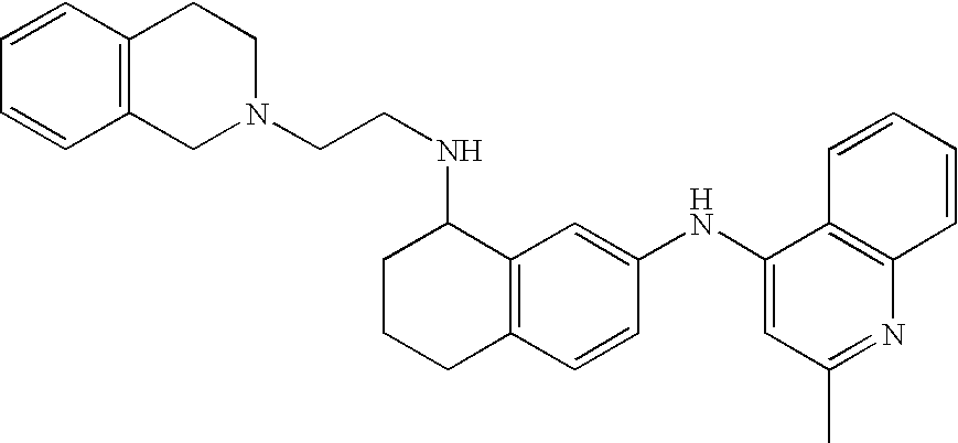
C1(NC2=CC(C)=NC3=C2C=CC=C3)=CC2=C(C=C1)CCCC2NCCN1CCC2=C(C1)C=CC=C2
